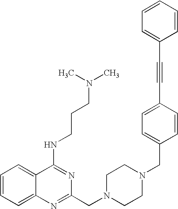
C1=CC=C2C(=C1)C(NCCCN(C)C)=NC(CN1CCN(CC3=CC=C(C#CC4=CC=CC=C4)C=C3)CC1)=N2
